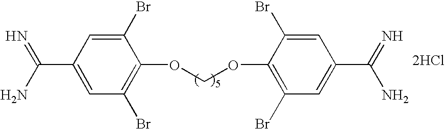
C1(C(N)=N)=CC(Br)=C(OCOC2=C(Br)C=C(C(=N)N)C=C2Br)C(Br)=C1.[2HCl]
